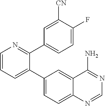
C1=CC=C(C2=CC=C3C(=C2)C(N)=NC=N3)C(C2=CC=C(F)C([CN])=C2)=N1
